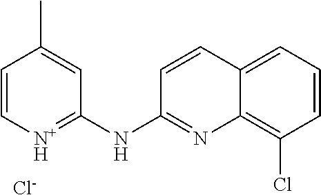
C1=C[N+H]=C(NC2=NC3=C(Cl)C=CC=C3C=C2)C=C1C.[Cl-]
